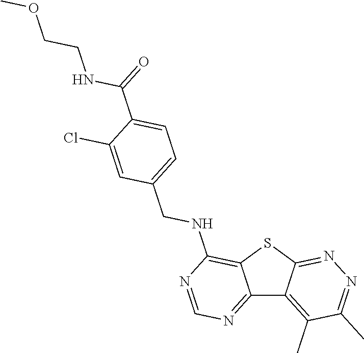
C12=NC=NC(NCC3=CC=C(C(NCCOC)=O)C(Cl)=C3)=C1SC1=NN=C(C)C(C)=C21
